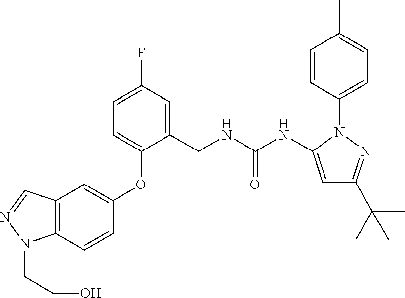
C1(CNC(NC2=CC(C(C)(C)C)=NN2C2=CC=C(C)C=C2)=O)=CC(F)=CC=C1OC1=CC2=C(C=C1)N(CCO)N=C2
